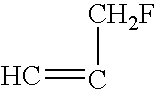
C=C[CH2F]
